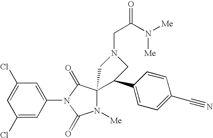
C1(Cl)=CC(Cl)=CC(N2C(=O)N([Me])C3(C2=O)C(C2=CC=C(C#N)C=C2)CN(CC(N([Me])[Me])=O)C3)=C1
